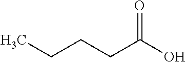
C(CCC(O)=O)C
